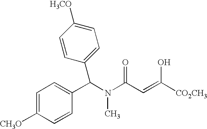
C1=C([CH3O])C=CC(C(N(C(C=C([CO2CH3])O)=O)C)C2=CC=C([H3CO])C=C2)=C1
